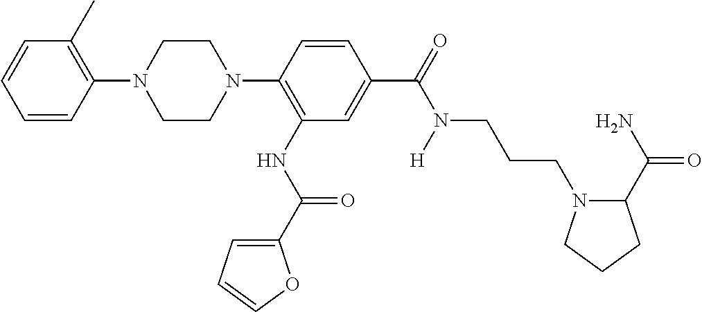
C1(N2CCN(C3=C(NC(=O)C4=CC=CO4)C=C(C(=O)N(CCCN4C(C(N)=O)CCC4)[H])C=C3)CC2)=C(C)C=CC=C1
